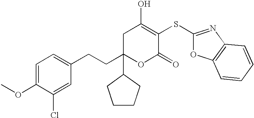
C1C(CCC2=CC=C(OC)C(Cl)=C2)(C2CCCC2)OC(=O)C(SC2=NC3=C(O2)C=CC=C3)=C1O
